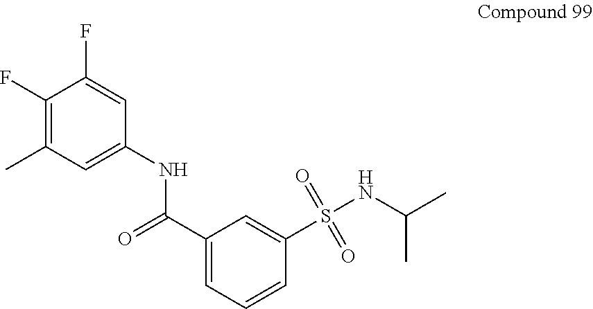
C1(F)=C(C)C=C(NC(=O)C2=CC=CC(S(NC(C)C)(=O)=O)=C2)C=C1F
